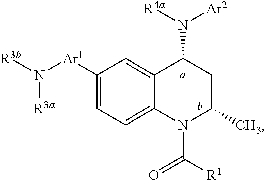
C1([Ar1]N([R3b])[R3a])=CC=C2C(=C1)C(N([R4a])[Ar2])CC(C)N2C([R1])=O
